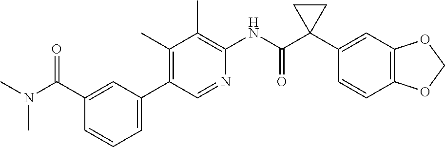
C1(C(N(C)C)=O)=CC(C2=C(C)C(C)=C(NC(C3(C4=CC5=C(C=C4)OCO5)CC3)=O)N=C2)=CC=C1
